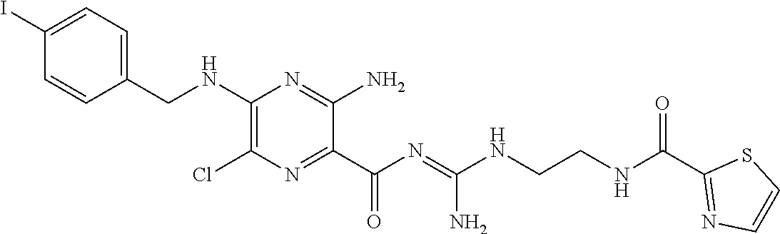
C1(CNC2=C(Cl)N=C(C(N=C(NCCNC(C3=NC=CS3)=O)N)=O)C(N)=N2)=CC=C(I)C=C1
